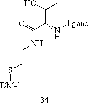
CC(C(C(NCCS[DM-1])=O)N[ligand])O
